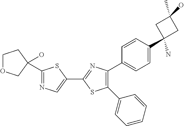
C1(C2=NC(C3=CC=C(C4(N)CC(C)(O)C4)C=C3)=C(C3=CC=CC=C3)S2)=CN=C(C2(O)COCC2)S1
